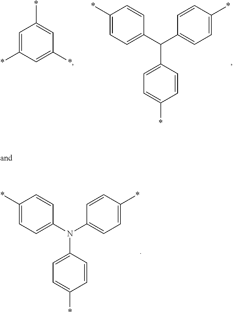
C1(*)=CC=C(N(C2=CC=C(*)C=C2)C2=CC=C(*)C=C2)C=C1.C1(*)=CC=C(C(C2=CC=C(*)C=C2)C2=CC=C(*)C=C2)C=C1.*C1=CC(*)=CC(*)=C1
